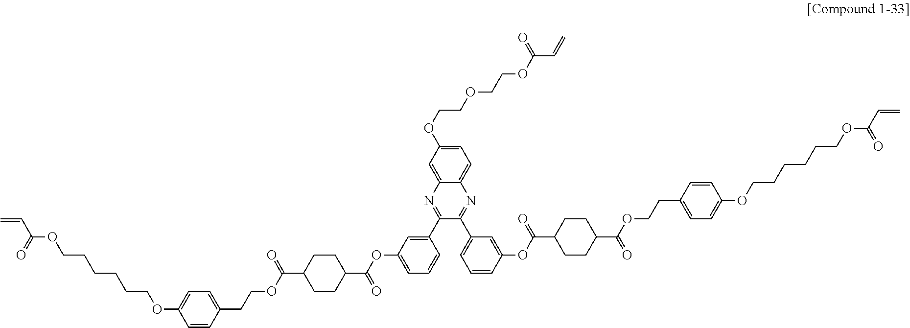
C(COC1=CC=C2C(=C1)N=C(C1=CC(OC(C3CCC(C(OCCC4=CC=C(OCCCCCCOC(C=C)=O)C=C4)=O)CC3)=O)=CC=C1)C(C1=CC=CC(OC(C3CCC(C(OCCC4=CC=C(OCCCCCCOC(=O)C=C)C=C4)=O)CC3)=O)=C1)=N2)OCCOC(C=C)=O
